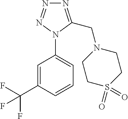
C1=C(C(F)(F)F)C=CC=C1N1C(CN2CCS(=O)(=O)CC2)=NN=N1
